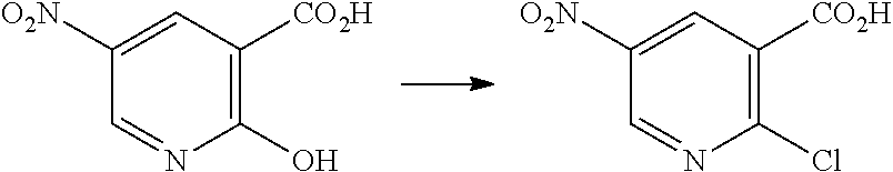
C1([O2N])=CC([CO2H])=C(O)N=C1.C1([O2N])=CC([CO2H])=C(Cl)N=C1
